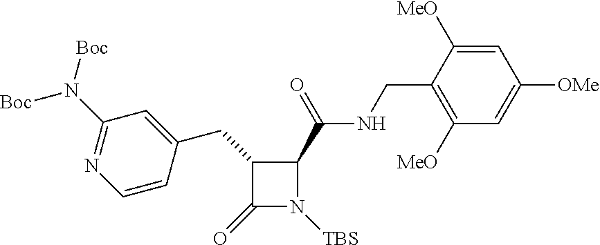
C1(CC2C(=O)N([TBS])C2C(=O)NCC2=C([MeO])C=C([OMe])C=C2[MeO])=CC(N([Boc])[Boc])=NC=C1
